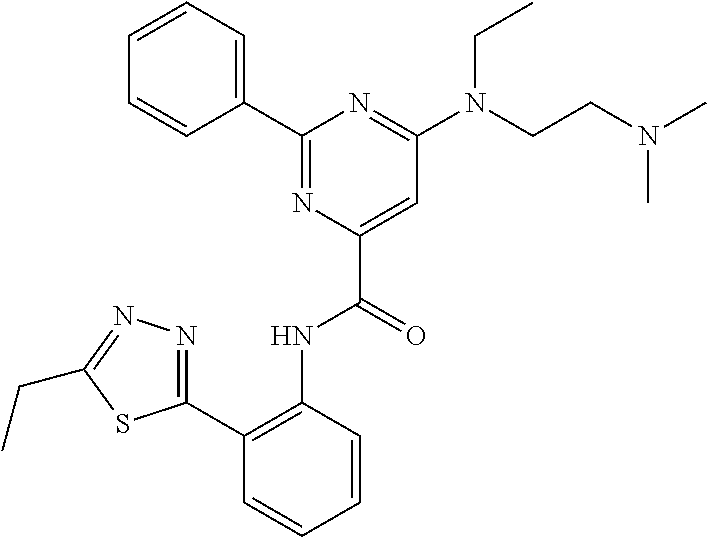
C1=CC=CC(C2=NC(C(=O)NC3=C(C4=NN=C(CC)S4)C=CC=C3)=CC(N(CCN(C)C)CC)=N2)=C1
